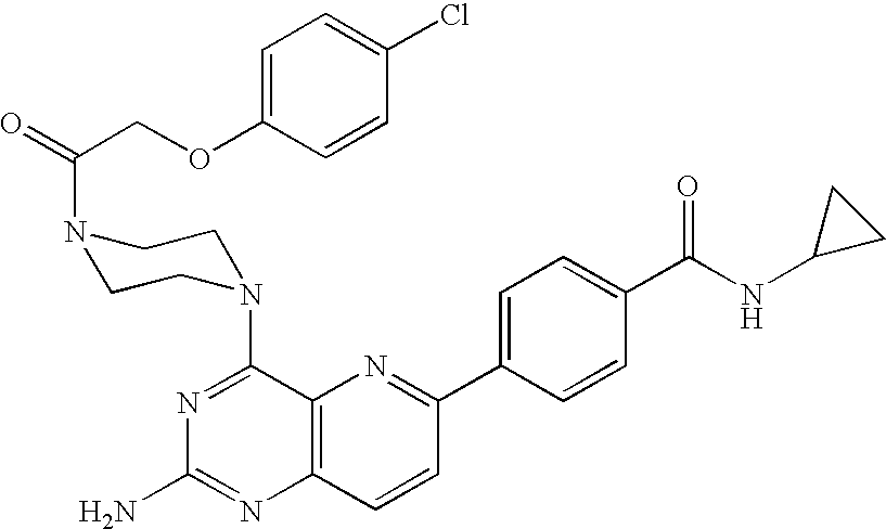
C12=C(C=CC(C3=CC=C(C(NC4CC4)=O)C=C3)=N1)N=C(N)N=C2N1CCN(C(COC2=CC=C(Cl)C=C2)=O)CC1
